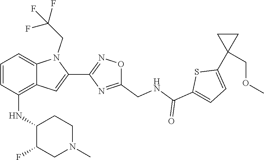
C1(C2(COC)CC2)=CC=C(C(=O)NCC2=NC(C3=CC4=C(NC5C(F)CN(C)CC5)C=CC=C4N3CC(F)(F)F)=NO2)S1
